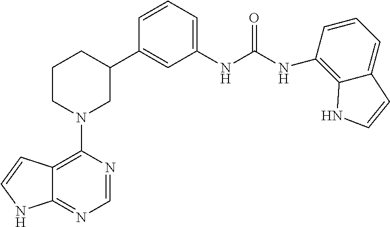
C12=C(N3CC(C4=CC(NC(NC5=C6C(=CC=C5)C=CN6)=O)=CC=C4)CCC3)N=CN=C1NC=C2
